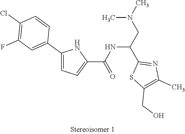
N(CC(C1=NC(C)=C(CO)S1)NC(C1=CC=C(C2=CC(F)=C(Cl)C=C2)N1)=O)(C)C
